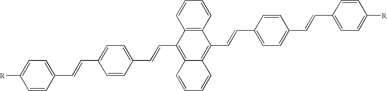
C12=C(C=CC=C1)C(C=CC1=CC=C(C=CC3=CC=C([R])C=C3)C=C1)=C1C(=C2C=CC2=CC=C(C=CC3=CC=C([R])C=C3)C=C2)C=CC=C1
